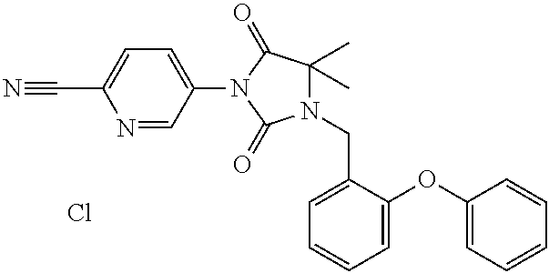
N1=CC(N2C(=O)N(CC3=CC=CC=C3OC3=CC=CC=C3)C(C)(C)C2=O)=CC=C1C#N.Cl
